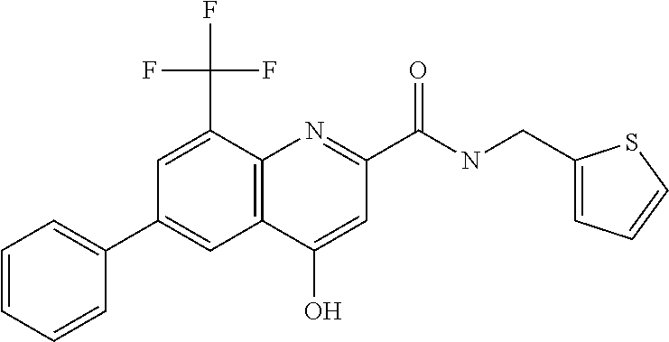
C12=C(N=C(C(NCC3=CC=CS3)=O)C=C1O)C(C(F)(F)F)=CC(C1=CC=CC=C1)=C2
